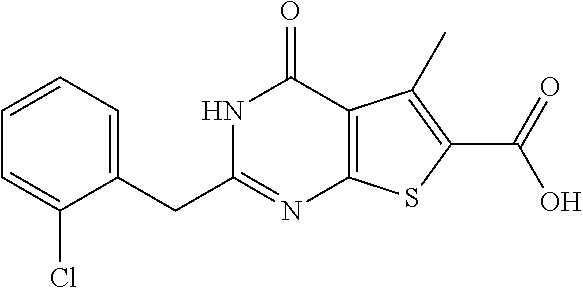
N1C(CC2=CC=CC=C2Cl)=NC2=C(C1=O)C(C)=C(C(=O)O)S2
